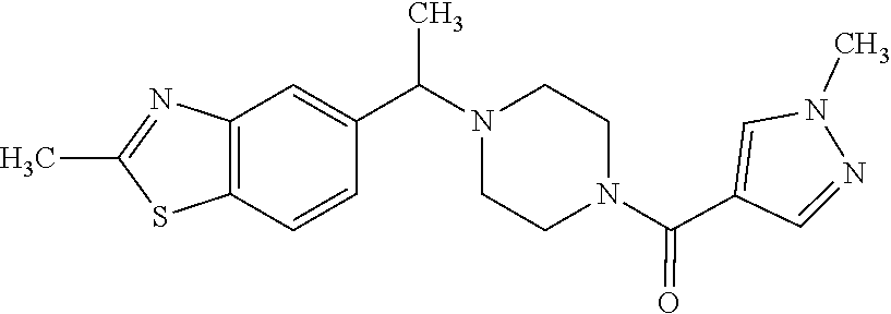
N1(C(C2=CC3=C(C=C2)SC(C)=N3)C)CCN(C(C2=CN(C)N=C2)=O)CC1
